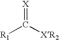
[X]=C([R1])[XR2]
